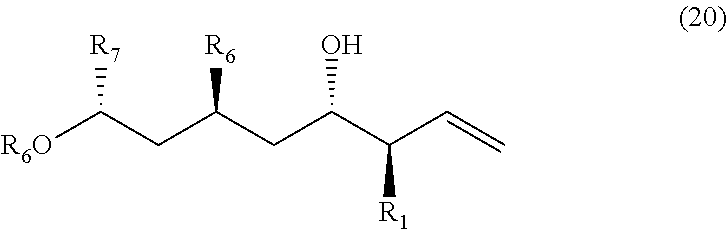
[R6O]C(CC(CC(C(C=C)[R1])O)[R6])[R7]
